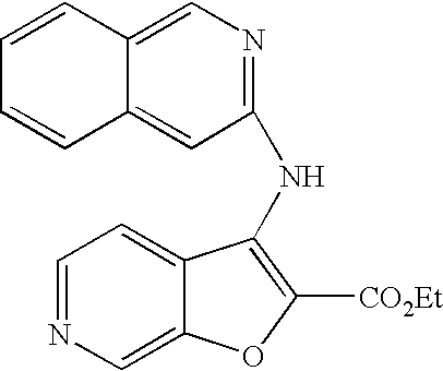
C1=NC=C2C(=C1)C(NC1=NC=C3C(=C1)C=CC=C3)=C([CO2Et])O2
